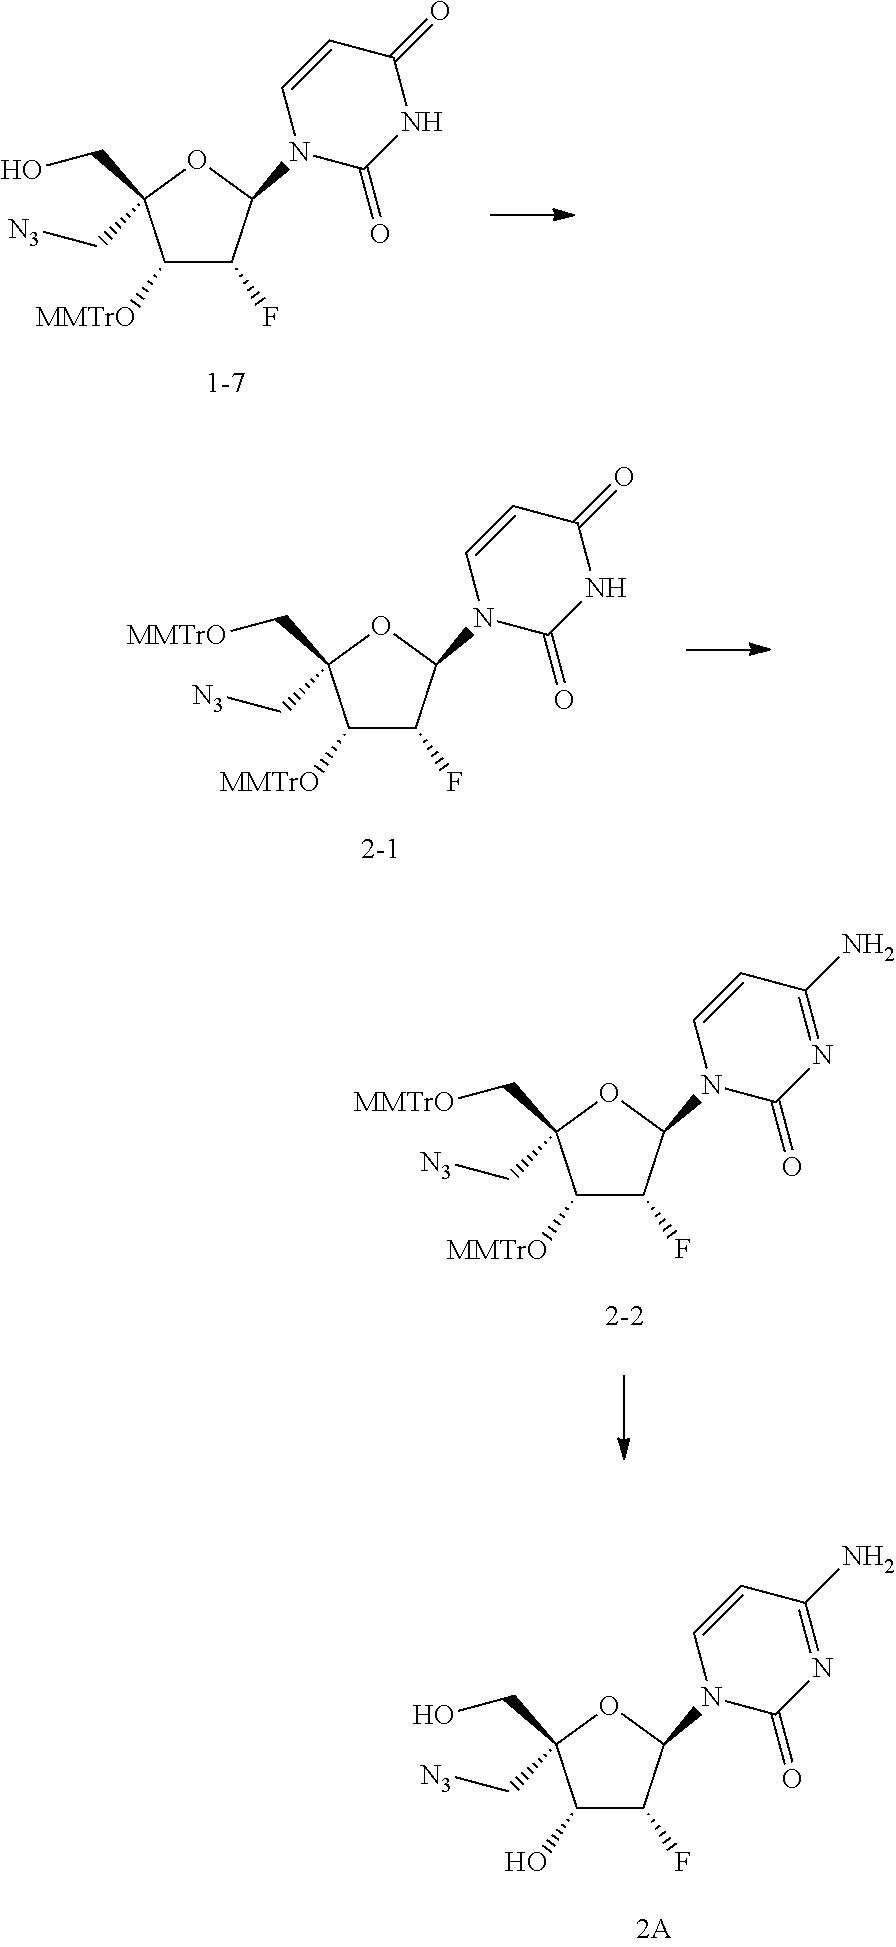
C1(O)C(F)C(N2C=CC(N)=NC2=O)OC1(CO)C[N3].C1([MMTrO])C(F)C(N2C=CC(=O)NC2=O)OC1(CO)C[N3].C1([MMTrO])C(F)C(N2C=CC(=O)NC2=O)OC1(C[MMTrO])C[N3].C1([MMTrO])C(F)C(N2C=CC(N)=NC2=O)OC1(C[MMTrO])C[N3]
